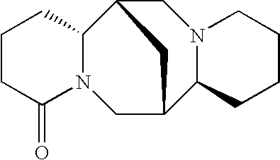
C1CC(=O)N2C(C1)C1CN3C(C(C2)C1)CCCC3
